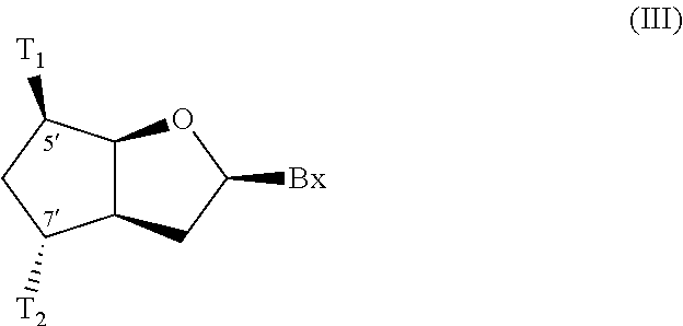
C12C(CC([Bx])O1)C([T2])CC2[T1]
